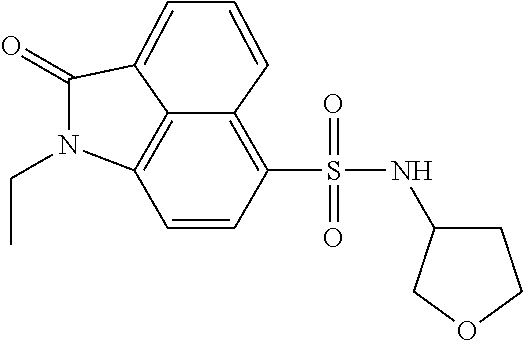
C1=CC(S(NC2CCOC2)(=O)=O)=C2C=CC=C3C(=O)N(CC)C1=C23
